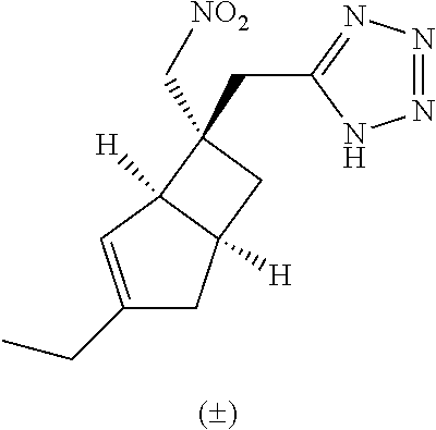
N1=NN=C(CC2(C[NO2])C3([H])C([H])(CC(CC)=C3)C2)N1
